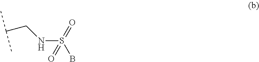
N(CC(C)C)S(B)(=O)=O
